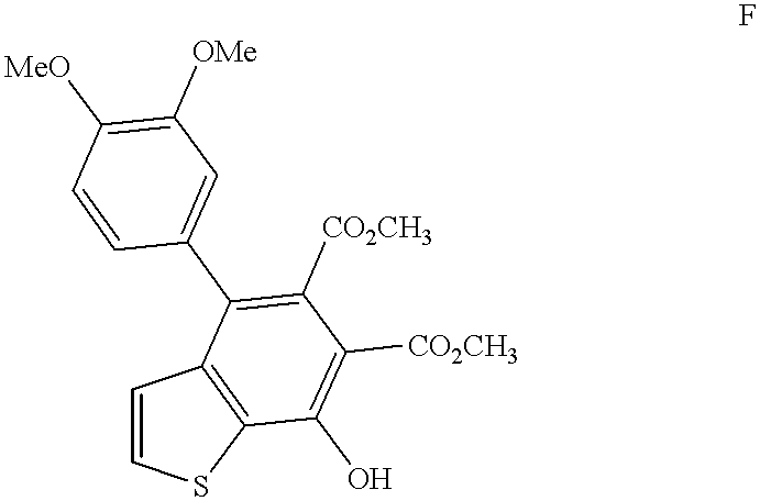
C1=CSC2=C1C(C1=CC([OMe])=C([MeO])C=C1)=C([CO2CH3])C([CO2CH3])=C2O
